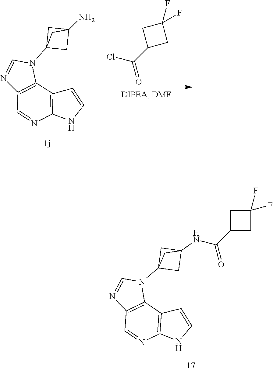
C12=C(C3=C(C=N1)N=CN3C13CC(N)(C1)C3)C=CN2.C1(C(Cl)=O)CC(F)(F)C1.C12=C(C3=C(C=N1)N=CN3C13CC(NC(C4CC(F)(F)C4)=O)(C1)C3)C=CN2
